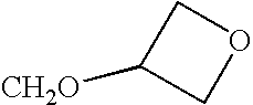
C1([CH2O])COC1
